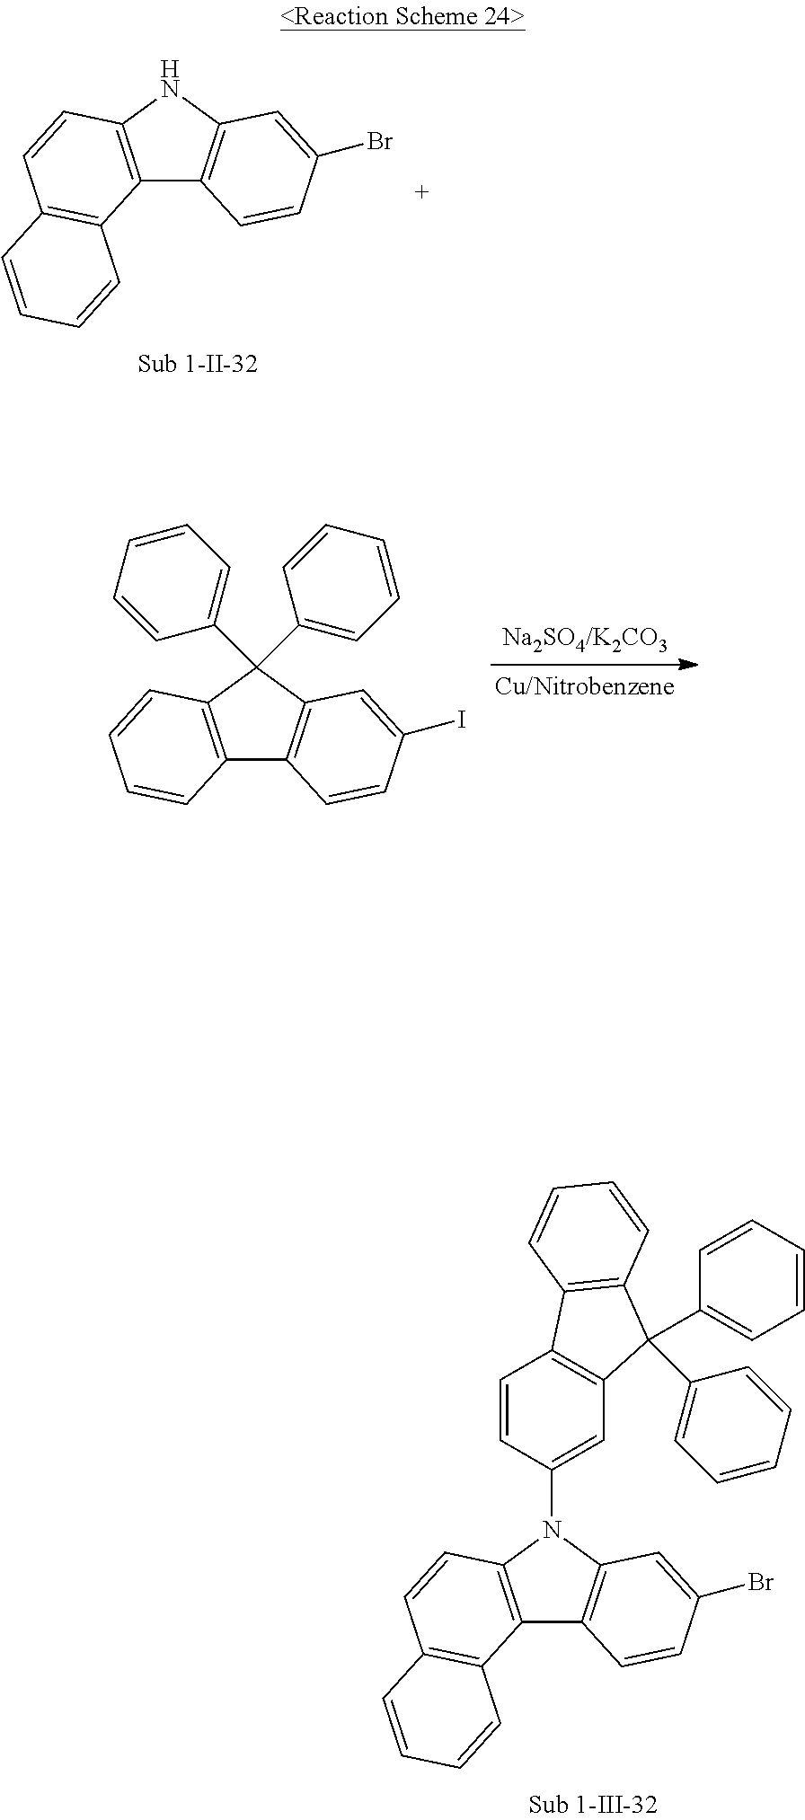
C12=C(N(C3=CC4=C(C=C3)C3=C(C4(C4=CC=CC=C4)C4=CC=CC=C4)C=CC=C3)C3=C1C=CC(Br)=C3)C=CC1=C2C=CC=C1.C12=C(C(C3=CC=CC=C3)(C3=CC=CC=C3)C3=C1C=CC(I)=C3)C=CC=C2.C12=C(NC3=C1C=CC(Br)=C3)C=CC1=C2C=CC=C1
